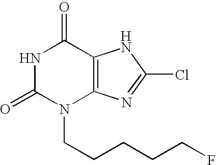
N1C(=O)N(CCCCCF)C2=C(C1=O)NC(Cl)=N2
